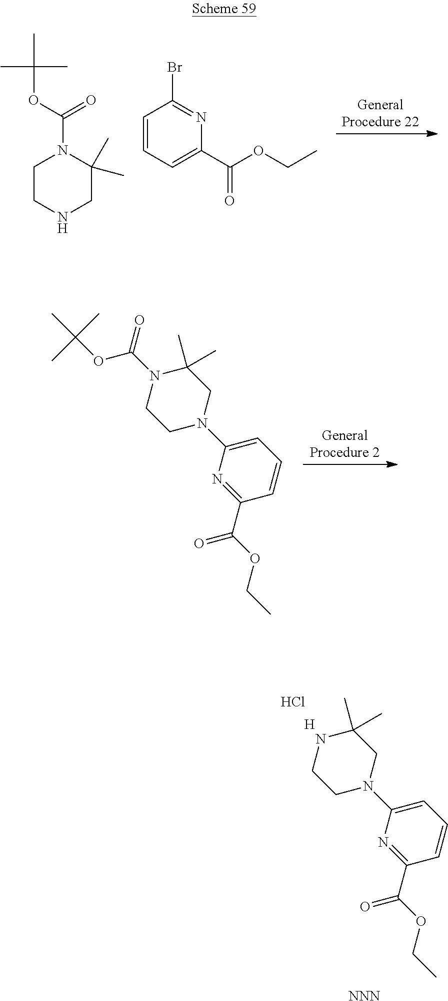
[GeneralProcedure 2].C1=C(N2CC(C)(C)N(C(=O)OC(C)(C)C)CC2)N=C(C(OCC)=O)C=C1.[NNN].C1=C(N2CC(C)(C)NCC2)N=C(C(OCC)=O)C=C1.[H].Cl.[GeneralProcedure 22].C1CNCC(C)(C)N1C(OC(C)(C)C)=O.C1=CC=C(C(OCC)=O)N=C1Br
